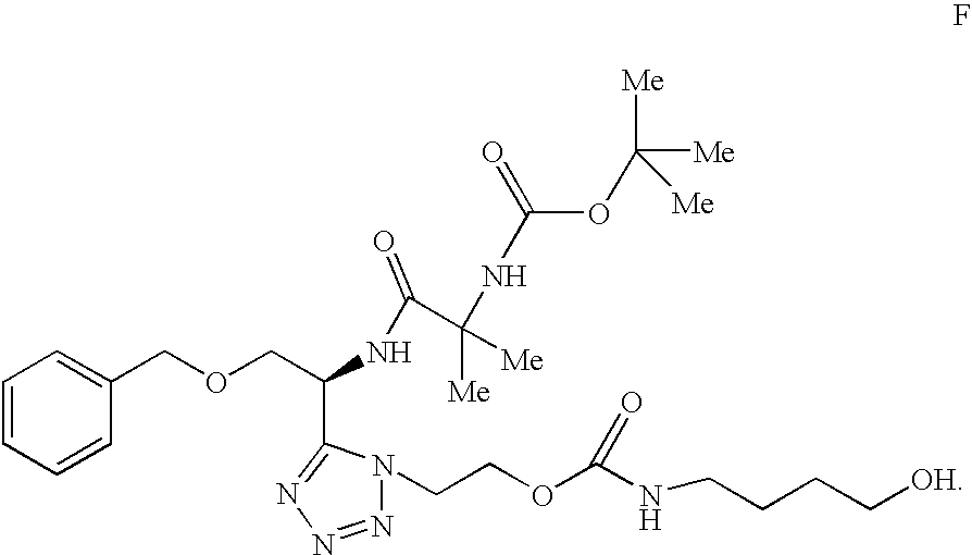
C1=CC=CC(COCC(NC(=O)C(NC(OC([Me])([Me])[Me])=O)([Me])[Me])C2=NN=NN2CCOC(NCCCC[OH])=O)=C1
